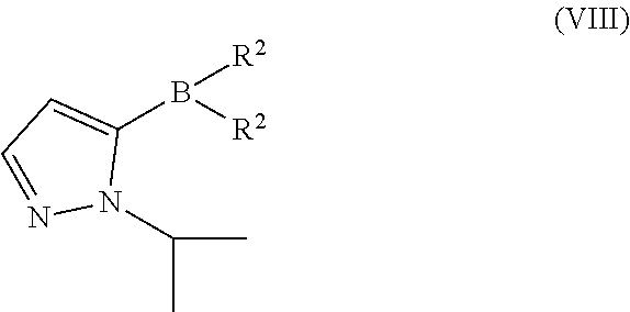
C1(B([R2])[R2])=CC=NN1C(C)C
